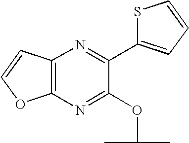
C12=C(N=C(OC(C)C)C(C3=CC=CS3)=N1)OC=C2
